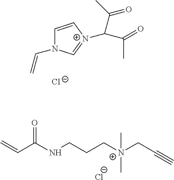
C1=C[N+](C(C(C)=O)C(C)=O)=CN1C=C.[Cl-].C=CC(NCCC[N+](CC#C)(C)C)=O.[Cl-]
